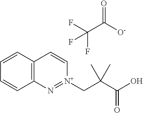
C12=C(C=CC=C1)C=C[N+](CC(C(O)=O)(C)C)=N2.O=C(C(F)(F)F)[O-]
